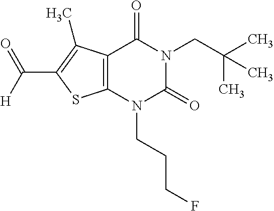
C12=C(N(CCCF)C(=O)N(CC(C)(C)C)C1=O)SC(C(=O)[H])=C2C
